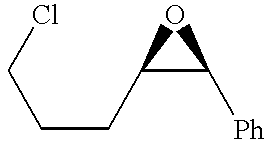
C(CC1C([Ph])O1)CCl
